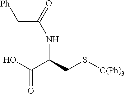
O=C(O)C(CS[C(Ph)3])NC(=O)C[Ph]
